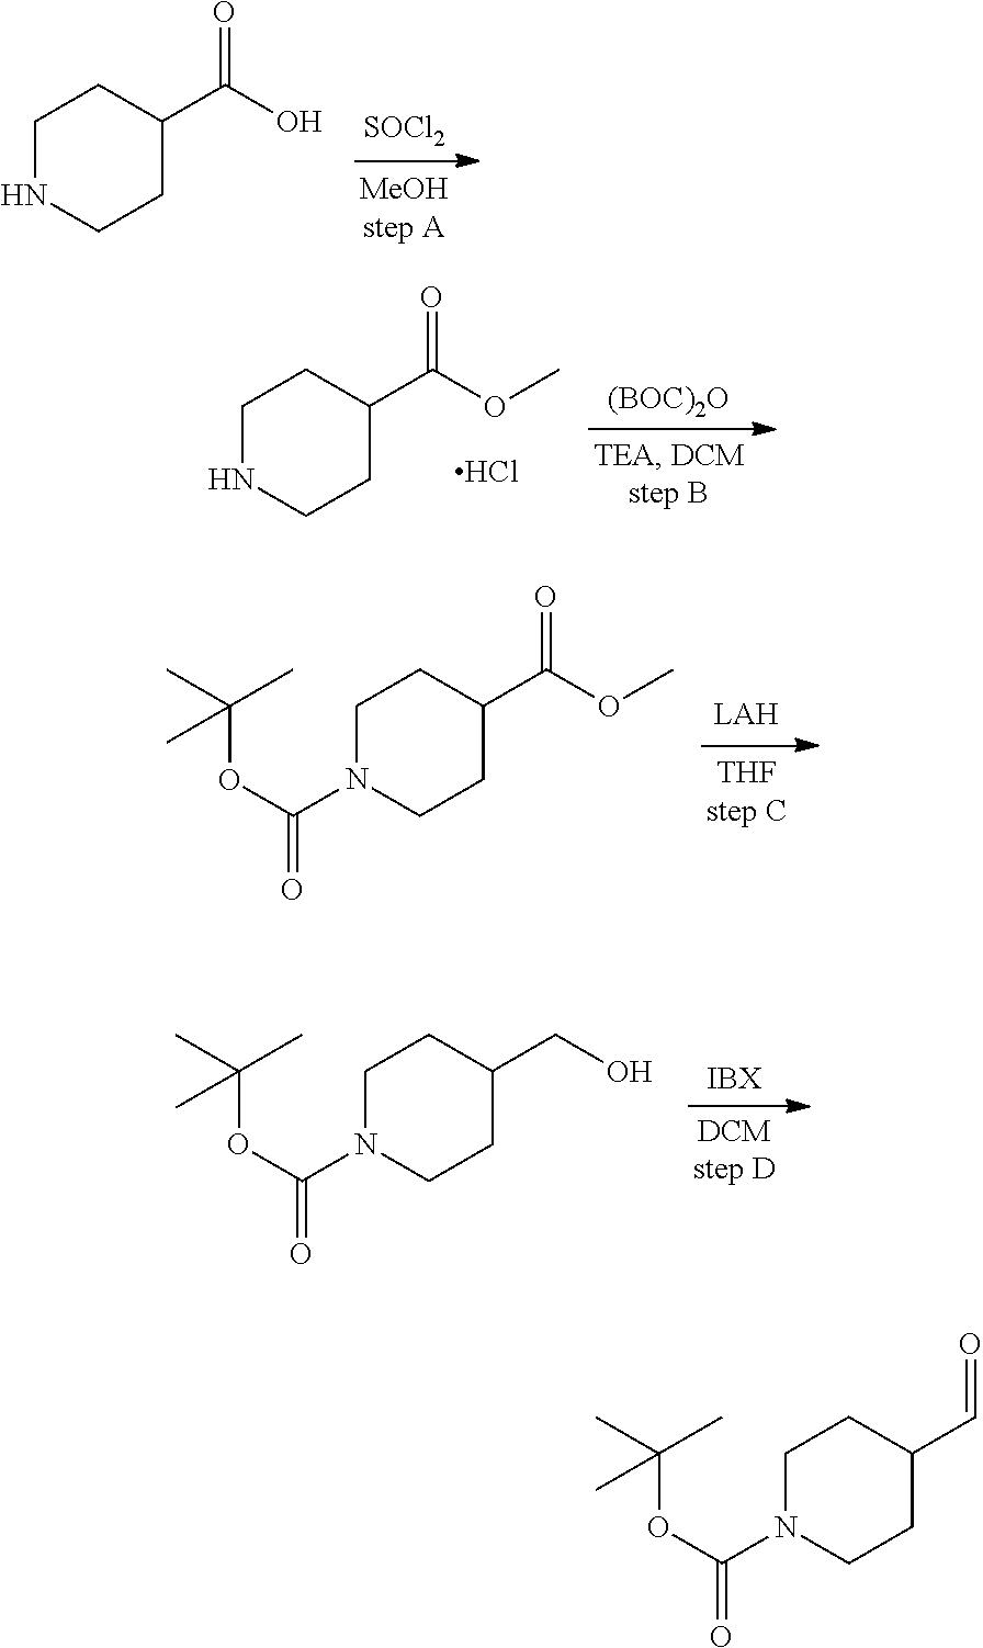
[SOCl2].C1NCCC(C(O)=O)C1.C1NCCC(C(OC)=O)C1.Cl.[(BOC)2O].C1N(C(=O)OC(C)(C)C)CCC(C(OC)=O)C1.C1N(C(=O)OC(C)(C)C)CCC(CO)C1.C1N(C(=O)OC(C)(C)C)CCC(C=O)C1
